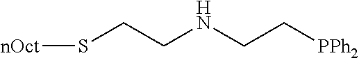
S(CCNCC[PPh2])[nOct]
